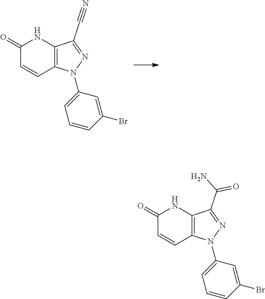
C1(=O)C=CC2=C(N1)C(C#N)=NN2C1=CC=CC(Br)=C1.C1(=O)C=CC2=C(N1)C(C(N)=O)=NN2C1=CC=CC(Br)=C1
